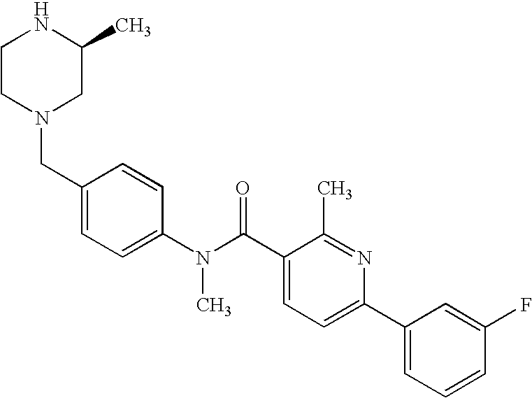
N1CCN(CC2=CC=C(N(C(C3=CC=C(C4=CC=CC(F)=C4)N=C3C)=O)C)C=C2)CC1C
